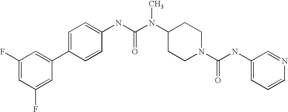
C1(F)=CC(F)=CC(C2=CC=C(NC(N(C3CCN(C(NC4=CC=CN=C4)=O)CC3)C)=O)C=C2)=C1
